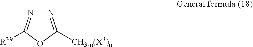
N1=C([CH3-n(X3)n])OC([R39])=N1
